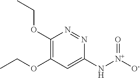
C1(OCC)=C(OCC)C=C(N[N+]([O-])=O)N=N1
